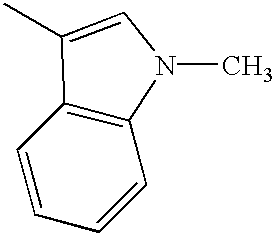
C12=C(C=CC=C1)C(C)=CN2C
